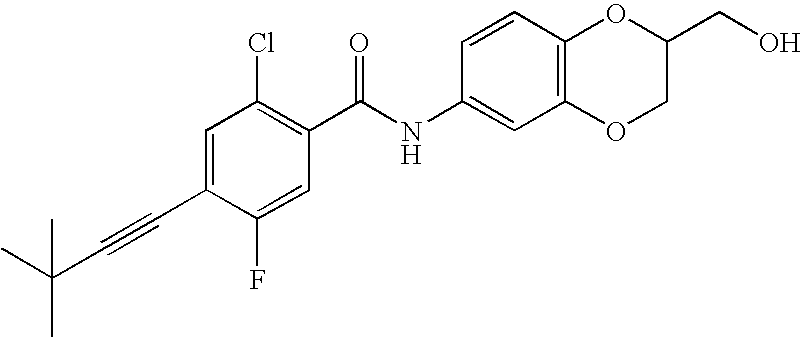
C1(C#CC(C)(C)C)=CC(Cl)=C(C(NC2=CC3=C(C=C2)OC(CO)CO3)=O)C=C1F
